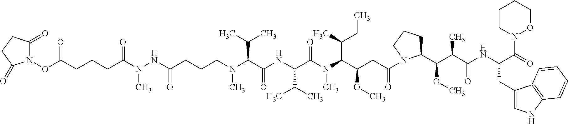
C(C(NC(C(N(C(C(CC(=O)N1C(C(C(C(NC(C(=O)N2OCCCC2)CC2=CNC3=C2C=CC=C3)=O)C)OC)CCC1)OC)C(C)CC)C)=O)C(C)C)=O)(C(C)C)N(C)CCCC(NN(C(CCCC(ON1C(=O)CCC1=O)=O)=O)C)=O
